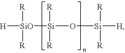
[H][SiO]([Si](O[Si]([R])([R])[H])([R])[R])([R])[R]
